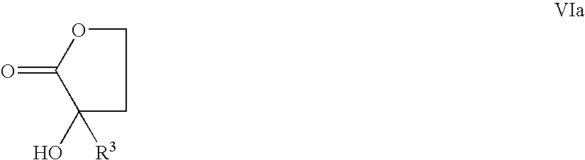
C1OC(=O)C(O)([R3])C1
